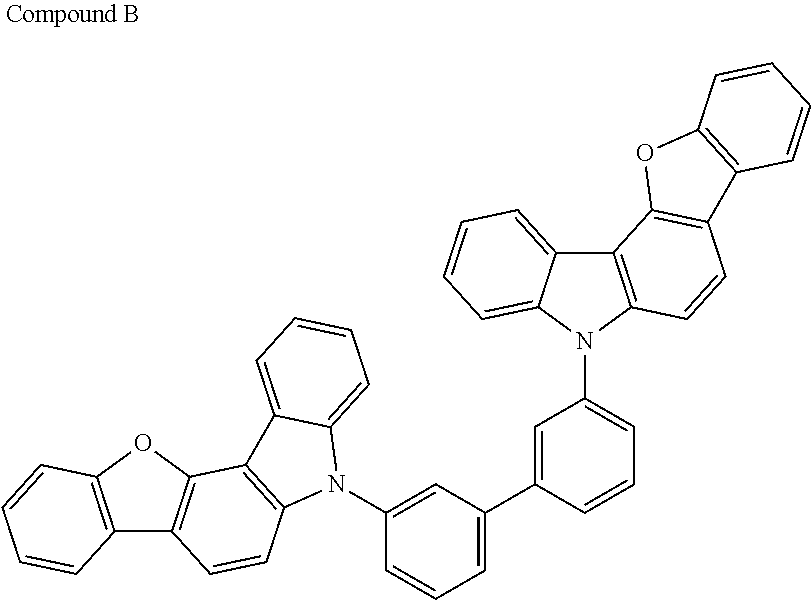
C12=C(OC3=C1C=CC1=C3C3=CC=CC=C3N1C1=CC(C3=CC(N4C5=CC=CC=C5C5=C4C=CC4=C5OC5=C4C=CC=C5)=CC=C3)=CC=C1)C=CC=C2
